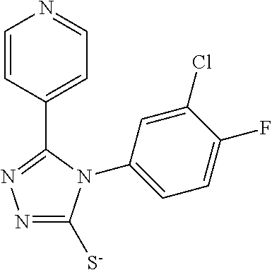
C1=CC(C2=NN=C([S-])N2C2=CC=C(F)C(Cl)=C2)=CC=N1
